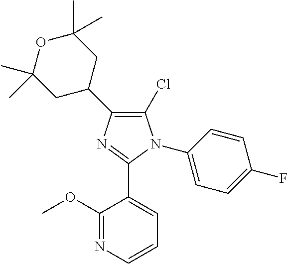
C1(Cl)=C(C2CC(C)(C)OC(C)(C)C2)N=C(C2=CC=CN=C2OC)N1C1=CC=C(F)C=C1
